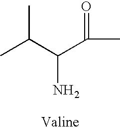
C(C(C(C)=O)N)(C)C
